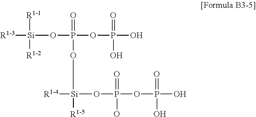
[R1-3][Si](OP(OP(O)(=O)O)(=O)O[Si]([R1-4])(OP(OP(O)(=O)O)(=O)O)[R1-5])([R1-1])[R1-2]
